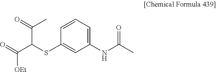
O=C(C(C(=O)C)SC1=CC(NC(=O)C)=CC=C1)[OEt]
